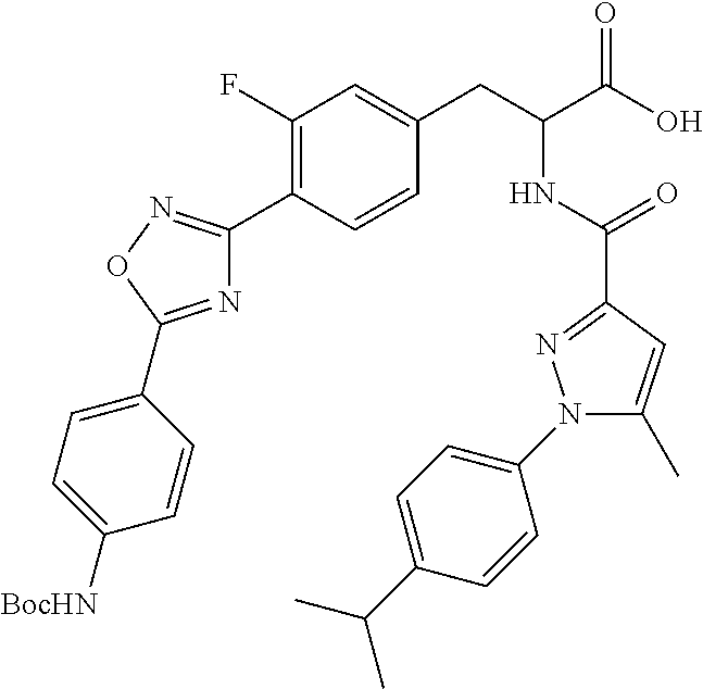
C1(F)=C(C2=NOC(C3=CC=C([BocHN])C=C3)=N2)C=CC(CC(C(O)=O)NC(C2=NN(C3=CC=C(C(C)C)C=C3)C(C)=C2)=O)=C1
